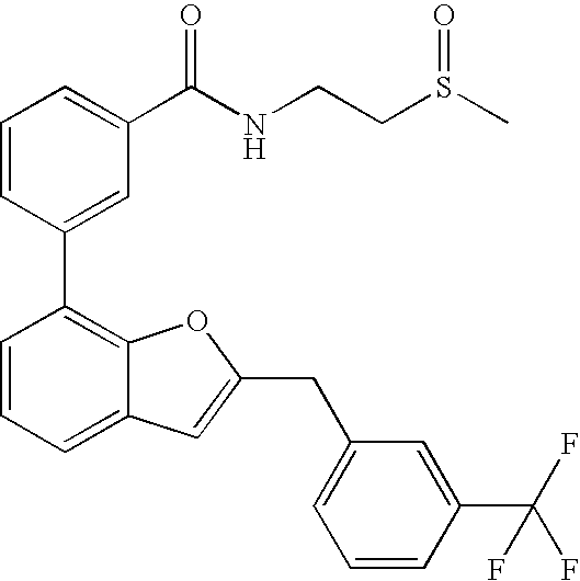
C1=CC(C2=C3C(=CC=C2)C=C(CC2=CC=CC(C(F)(F)F)=C2)O3)=CC(C(NCCS(C)=O)=O)=C1
